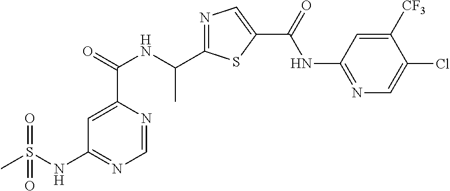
C1=NC(C(=O)NC(C2=NC=C(C(=O)NC3=NC=C(Cl)C([CF3])=C3)S2)C)=CC(NS(C)(=O)=O)=N1
